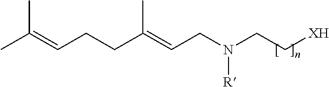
N(CC[XH])([R])CC=C(CCC=C(C)C)C
